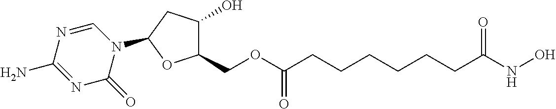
C1(COC(=O)CCCCCCC(NO)=O)C(O)CC(N2C=NC(N)=NC2=O)O1
